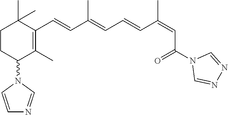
C1CC(N2C=CN=C2)C(C)=C(C=CC(=CC=CC(=CC(N2C=NN=C2)=O)C)C)C1(C)C
